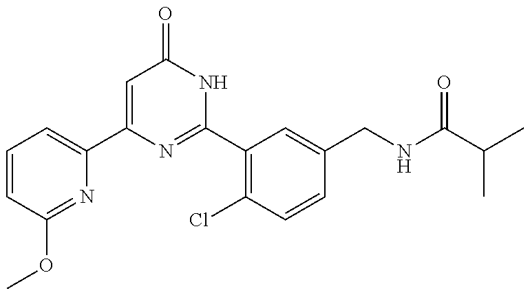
C1(C2=CC=CC(OC)=N2)=CC(=O)NC(C2=C(Cl)C=CC(CNC(C(C)C)=O)=C2)=N1
